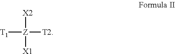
[Z]([X1])([X2])([T2])[T1]
